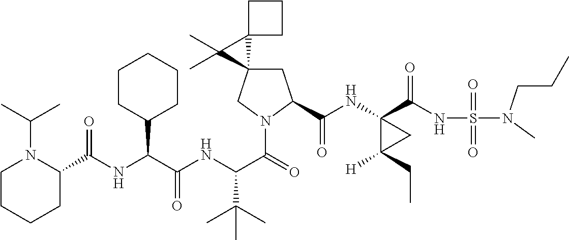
C1C2(CN(C(=O)C(NC(C(NC(=O)C3N(C(C)C)CCCC3)C3CCCCC3)=O)C(C)(C)C)C1C(NC1(C(NS(=O)(=O)N(CCC)C)=O)C([H])(CC)C1)=O)C1(C2(C)C)CCC1
